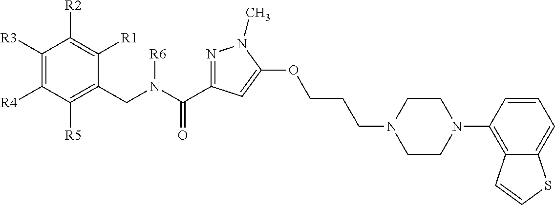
N1=C(C(N(CC2=C([R5])C([R4])=C([R3])C([R2])=C2[R1])[R6])=O)C=C(OCCCN2CCN(C3=C4C(=CC=C3)SC=C4)CC2)N1C
